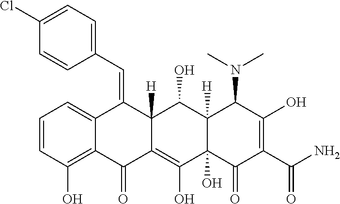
C1=CC(O)=C2C(=C1)C(=CC1=CC=C(Cl)C=C1)C1([H])C(=C(O)C3(O)C([H])(C1O)C(N(C)C)C(O)=C(C(N)=O)C3=O)C2=O
